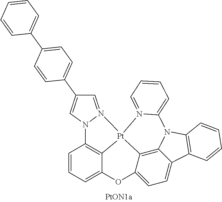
C1=CC=C2C3=C1N1N(=CC(C4=CC=C(C5=CC=CC=C5)C=C4)=C1)[Pt]31C3=C4C(=CC=C3O2)C2=C(N4C3=CC=CC=N31)C=CC=C2
